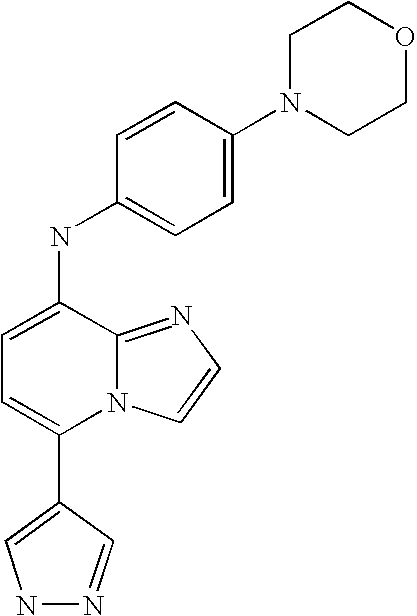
C1(C2=CNN=C2)=CC=C(NC2=CC=C(N3CCOCC3)C=C2)C2=NC=CN12
